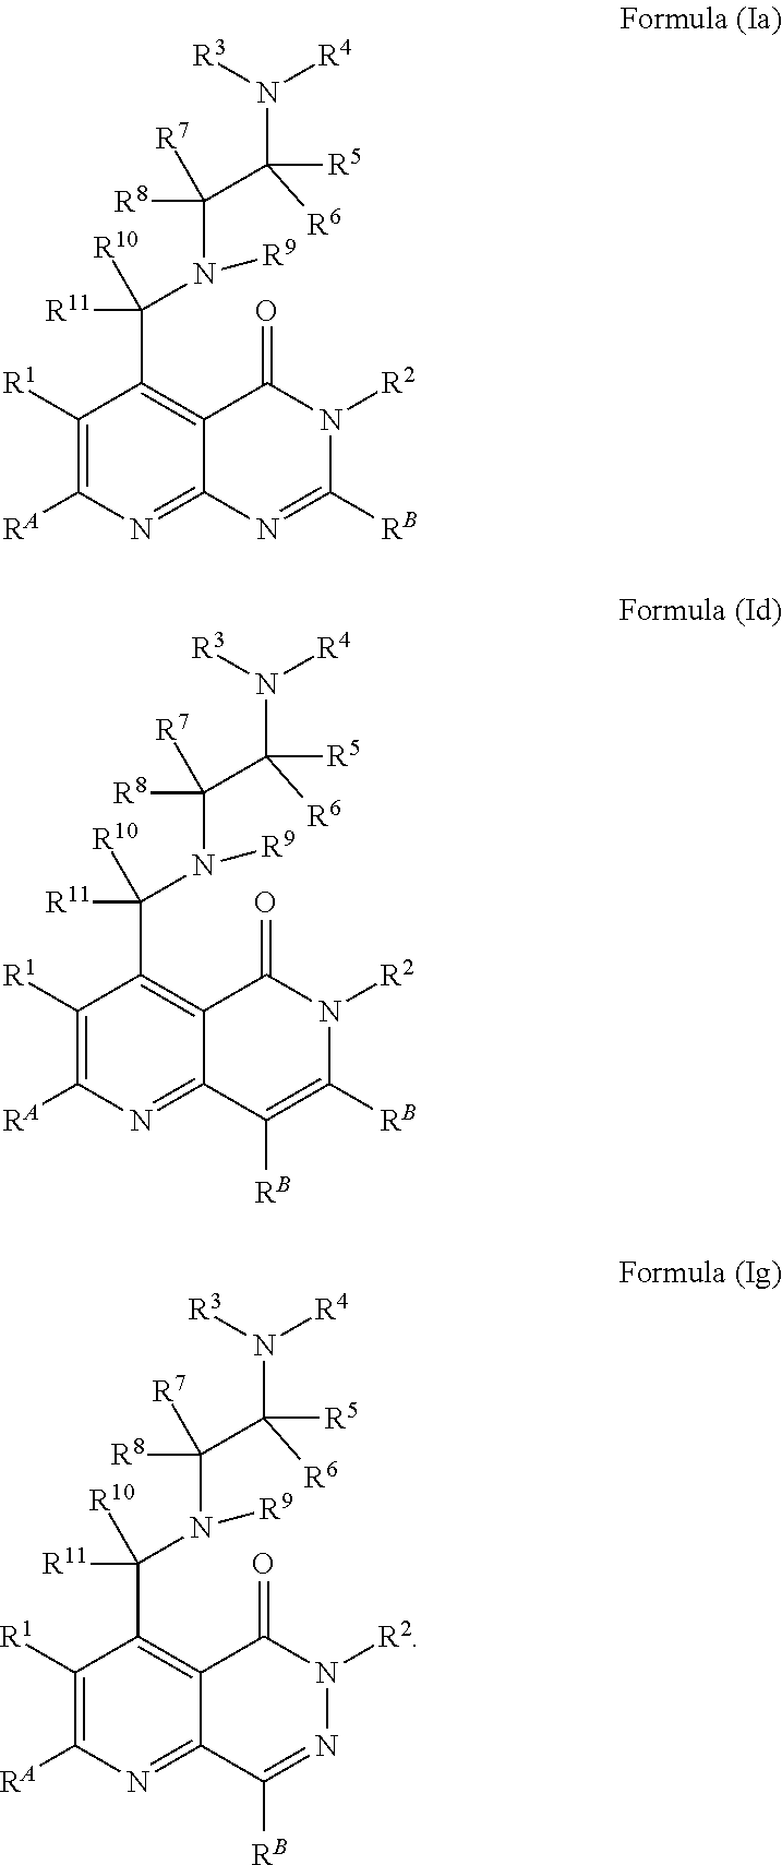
C1([R1])=C([RA])N=C2C(=C1C(N(C([R8])([R7])C([R5])([R6])N([R3])[R4])[R9])([R11])[R10])C(=O)N([R2])C([RB])=N2.C1([R1])=C([RA])N=C2C(=C1C(N(C([R8])([R7])C([R5])([R6])N([R3])[R4])[R9])([R11])[R10])C(=O)N([R2])C([RB])=C2[RB].C1([R1])=C([RA])N=C2C(=C1C(N(C([R8])([R7])C([R5])([R6])N([R3])[R4])[R9])([R11])[R10])C(=O)N([R2])N=C2[RB]
